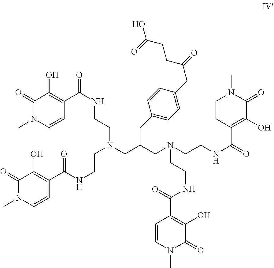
C1(=O)N(C)C=CC(C(NCCN(CC(CN(CCNC(=O)C2=C(O)C(=O)N(C)C=C2)CCNC(C2=C(O)C(=O)N(C)C=C2)=O)CC2=CC=C(CC(CCC(O)=O)=O)C=C2)CCNC(=O)C2=C(O)C(=O)N(C)C=C2)=O)=C1O
